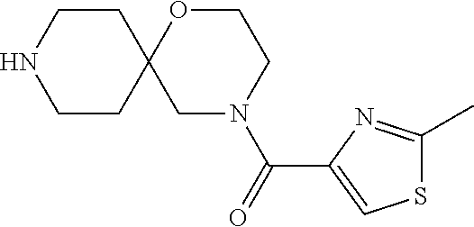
C1CC2(CCN1)CN(C(=O)C1=CSC(C)=N1)CCO2
